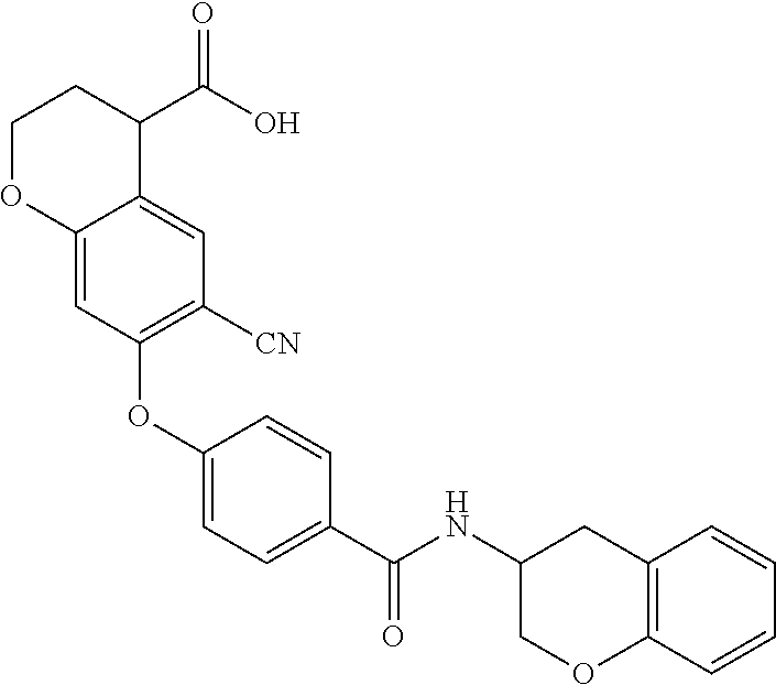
C1(OC2=C([CN])C=C3C(=C2)OCCC3C(O)=O)=CC=C(C(NC2COC3=C(C2)C=CC=C3)=O)C=C1
